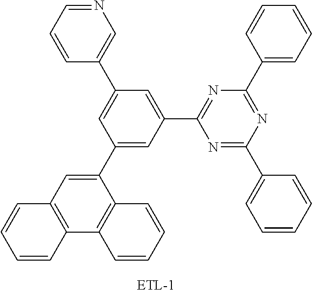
C1=CC=NC=C1C1=CC(C2=CC3=C(C4=C2C=CC=C4)C=CC=C3)=CC(C2=NC(C3=CC=CC=C3)=NC(C3=CC=CC=C3)=N2)=C1
